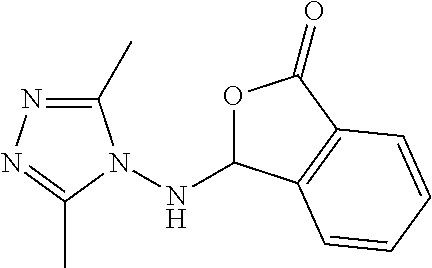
O1C(NN2C(C)=NN=C2C)C2=C(C1=O)C=CC=C2
